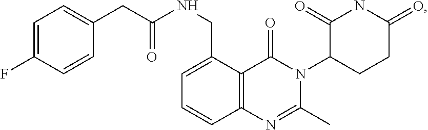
C12=C(C(CNC(=O)CC3=CC=C(F)C=C3)=CC=C1)C(=O)N(C1CCC(=O)NC1=O)C(C)=N2
